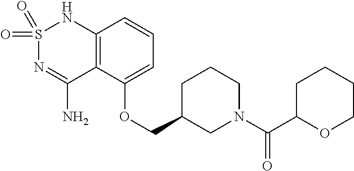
C12=C(C(OCC3CN(C(C4OCCCC4)=O)CCC3)=CC=C1)C(N)=NS(=O)(=O)N2
